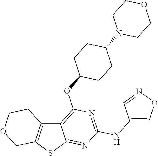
C12=C(SC3=NC(NC4=CON=C4)=NC(OC4CCC(N5CCOCC5)CC4)=C13)COCC2
